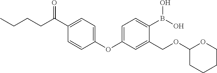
C1=C(OC2=CC=C(C(CCCC)=O)C=C2)C=C(COC2CCCCO2)C(B(O)O)=C1
